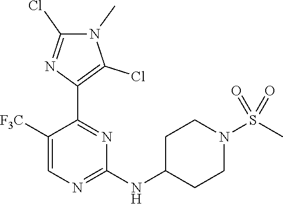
C1([F3C])=CN=C(NC2CCN(S(C)(=O)=O)CC2)N=C1C1=C(Cl)N(C)C(Cl)=N1
